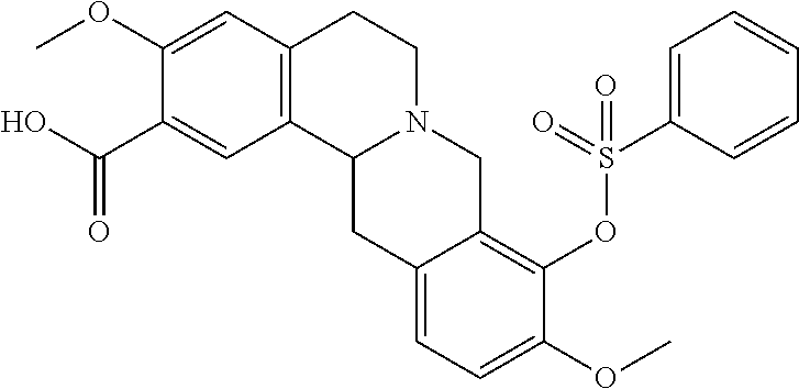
C1(C(O)=O)=CC2=C(C=C1OC)CCN1C2CC2=CC=C(OC)C(OS(=O)(=O)C3=CC=CC=C3)=C2C1
